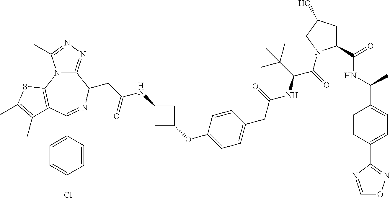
C12=NN=C(C)N1C1=C(C(C3=CC=C(Cl)C=C3)=NC2CC(NC2CC(OC3=CC=C(CC(NC(C(=O)N4C(C(=O)NC(C5=CC=C(C6=NOC=N6)C=C5)C)CC(O)C4)C(C)(C)C)=O)C=C3)C2)=O)C(C)=C(C)S1
